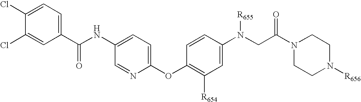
C1(Cl)=CC(C(NC2=CC=C(OC3=C([R654])C=C(N(CC(N4CCN([R656])CC4)=O)[R655])C=C3)N=C2)=O)=CC=C1Cl
